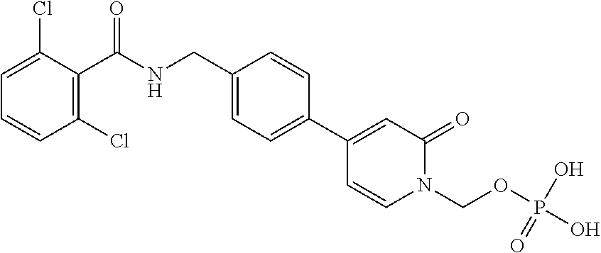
C1=C(Cl)C(C(NCC2=CC=C(C3=CC(=O)N(COP(O)(O)=O)C=C3)C=C2)=O)=C(Cl)C=C1
